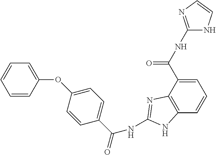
C1(C(NC2=NC=CN2)=O)=CC=CC2=C1N=C(NC(C1=CC=C(OC3=CC=CC=C3)C=C1)=O)N2
